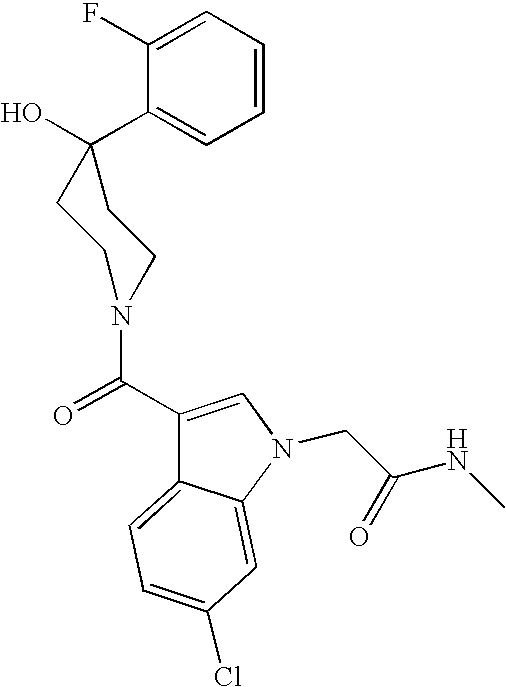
C1=CC=C(F)C(C2(O)CCN(C(=O)C3=CN(CC(NC)=O)C4=CC(Cl)=CC=C34)CC2)=C1
